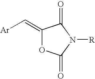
C1(=C[Ar])OC(=O)N([R])C1=O
